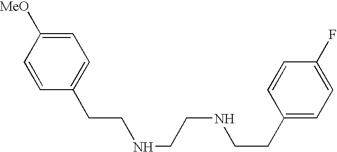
C(NCCNCCC1=CC=C(F)C=C1)CC1=CC=C([MeO])C=C1
